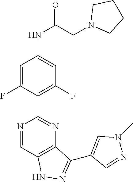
C12=C(C=NC(C3=C(F)C=C(NC(=O)CN4CCCC4)C=C3F)=N1)NN=C2C1=CN(C)N=C1
